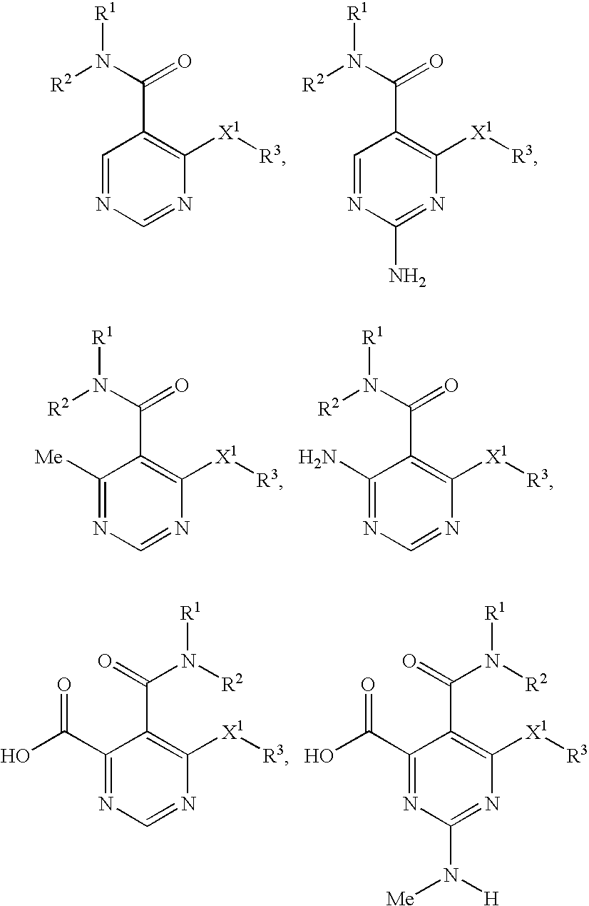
C1=NC=NC([X1][R3])=C1C(N([R2])[R1])=O.C1=NC(N)=NC([X1][R3])=C1C(N([R2])[R1])=O.C1([Me])=NC=NC([X1][R3])=C1C(N([R2])[R1])=O.C1(N)=NC=NC([X1][R3])=C1C(N([R2])[R1])=O.C1(C(O)=O)=NC=NC([X1][R3])=C1C(=O)N([R2])[R1].C1(C(O)=O)=NC(N([Me])[H])=NC([X1][R3])=C1C(=O)N([R2])[R1]
